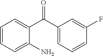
C1=CC=C(N)C(C(C2=CC=CC(F)=C2)=O)=C1
